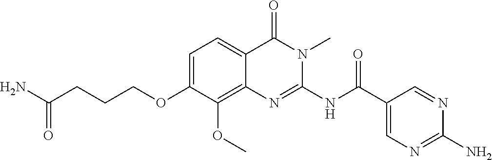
C1=C(OCCCC(N)=O)C(OC)=C2C(=C1)C(=O)N(C)C(NC(C1=CN=C(N)N=C1)=O)=N2
